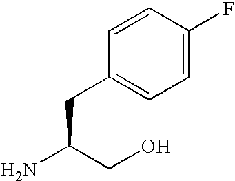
C(C(CO)N)C1=CC=C(F)C=C1
